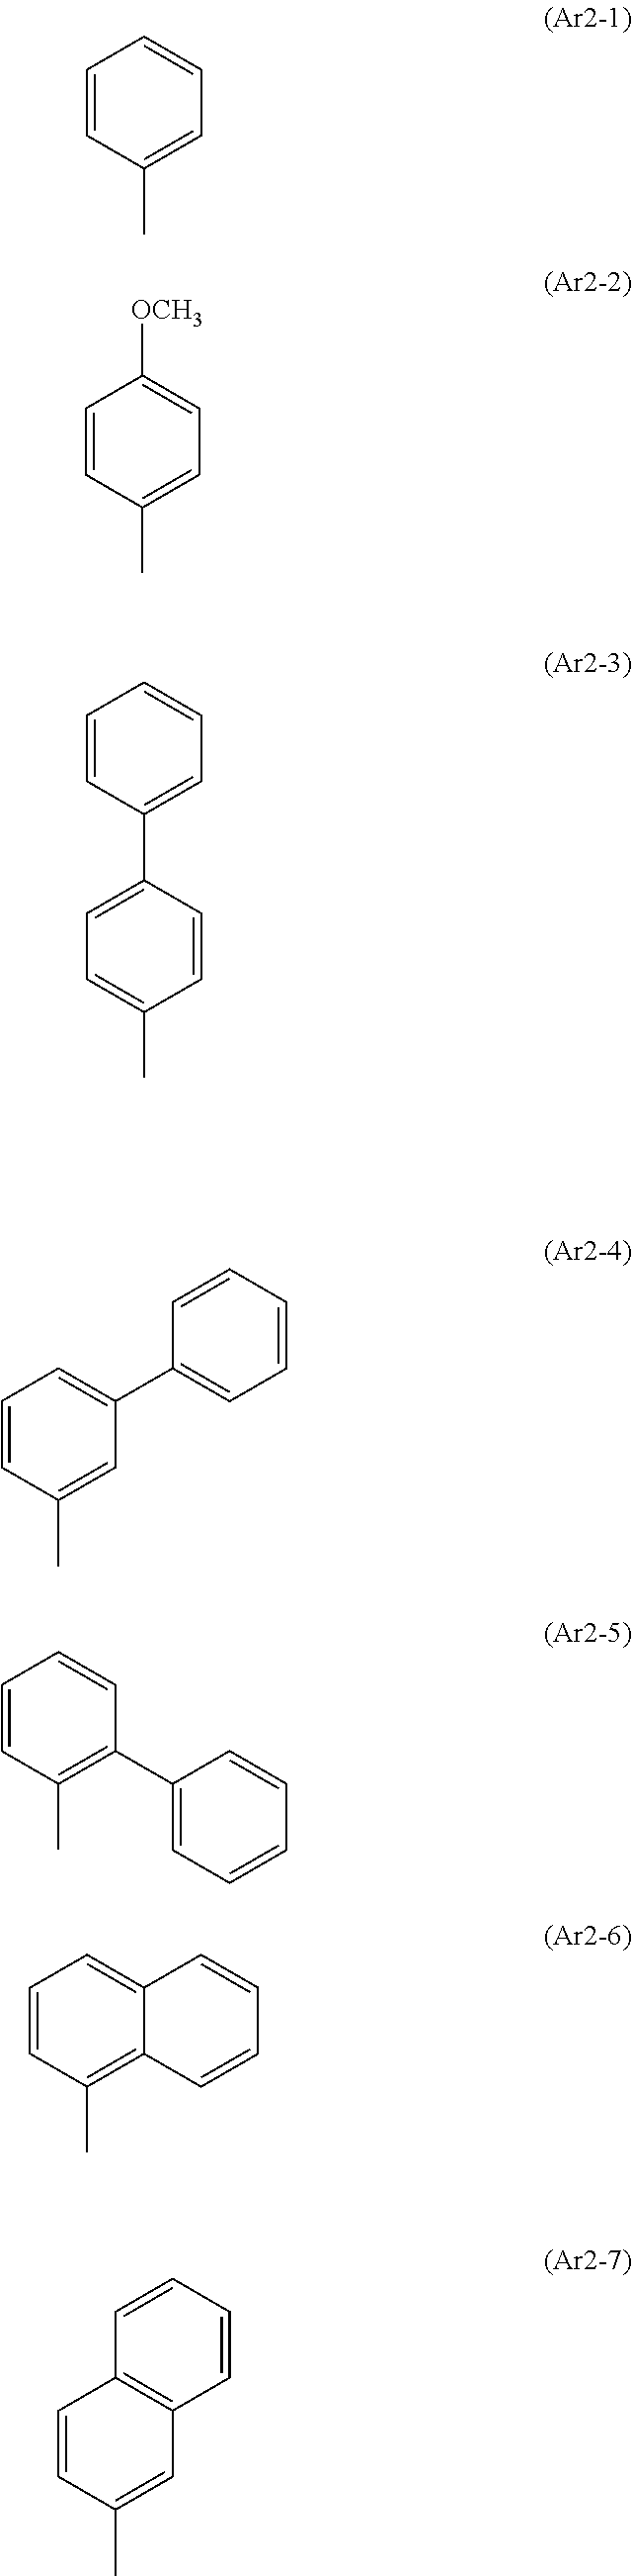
C1=CC(C)=CC(C2=CC=CC=C2)=C1.C1=CC(C)=C(C2=CC=CC=C2)C=C1.C1=CC(C)=C2C(=C1)C=CC=C2.C1=CC(C)=CC2=C1C=CC=C2.C1=CC(C)=CC=C1.C1=CC(C)=CC=C1[OCH3].C1=CC(C2=CC=C(C)C=C2)=CC=C1
